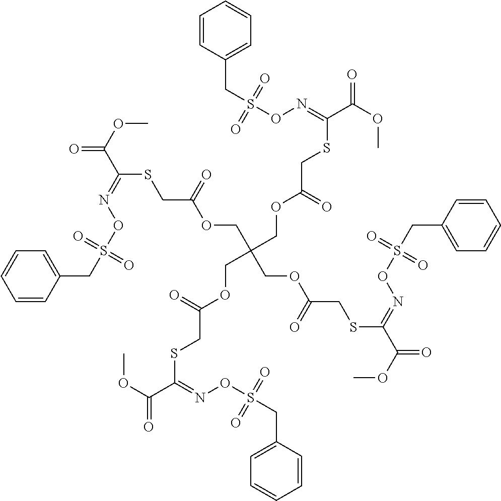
C1=CC(CS(ON=C(C(OC)=O)SCC(OCC(COC(CSC(C(OC)=O)=NOS(CC2=CC=CC=C2)(=O)=O)=O)(COC(CSC(C(OC)=O)=NOS(CC2=CC=CC=C2)(=O)=O)=O)COC(CSC(=NOS(CC2=CC=CC=C2)(=O)=O)C(OC)=O)=O)=O)(=O)=O)=CC=C1
